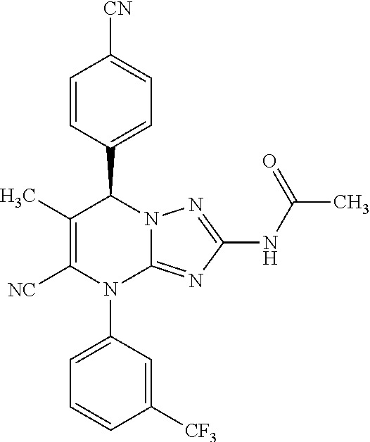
C1=CC(C2C(C)=C([NC])N(C3=CC=CC([CF3])=C3)C3=NC(NC(C)=O)=NN23)=CC=C1[CN]
